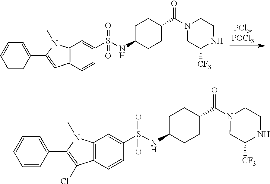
C12=C(C=CC(S(=O)(=O)NC3CCC(C(=O)N4CC([CF3])NCC4)CC3)=C1)C=C(C1=CC=CC=C1)N2C.C12=C(C=CC(S(=O)(=O)NC3CCC(C(=O)N4CC([CF3])NCC4)CC3)=C1)C(Cl)=C(C1=CC=CC=C1)N2C
